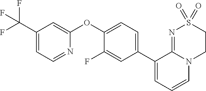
C1(OC2=CC(C(F)(F)F)=CC=N2)=CC=C(C2=CC=CN3C2=NS(=O)(=O)CC3)C=C1F
